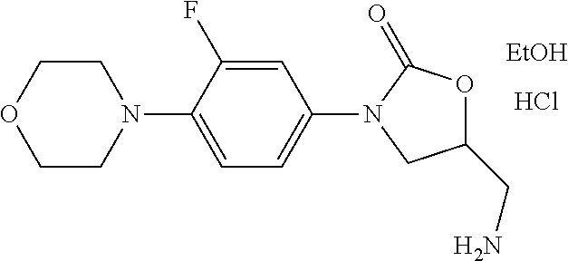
C1=C(F)C(N2CCOCC2)=CC=C1N1CC(CN)OC1=O.[EtOH].Cl
